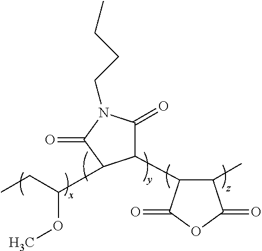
O(C)C(CC)C1C(C2C(C)C(=O)OC2=O)C(=O)N(CCCC)C1=O
